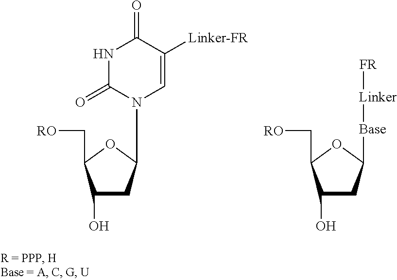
C1(O)CC(N2C=C([Linker-FR])C(=O)NC2=O)OC1C[RO].C1(O)CC([Base][Linker][FR])OC1C[RO]
